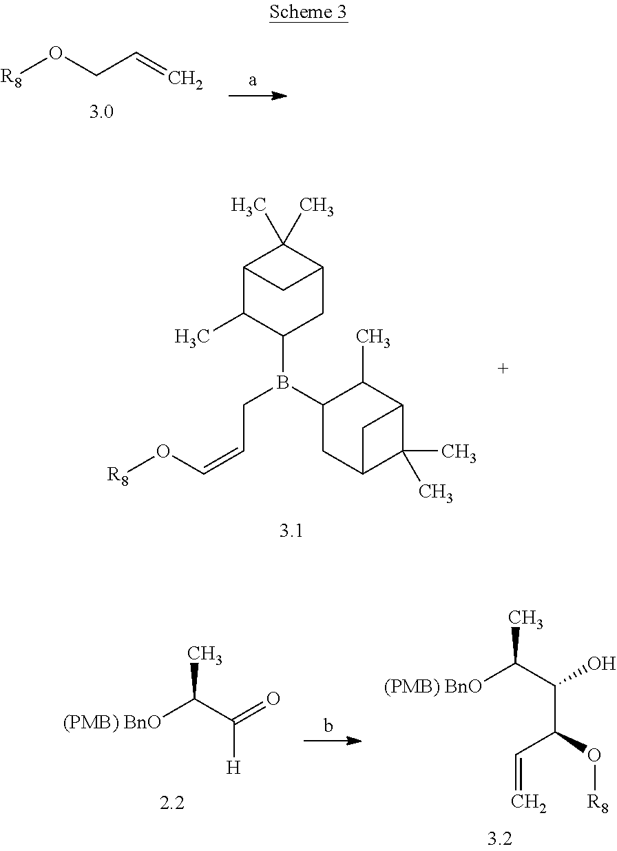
[R8]OCC=C.[R8]OC=CCB(C1CC2C(C)(C)C(C1C)C2)C1CC2C(C)(C)C(C1C)C2.CC(C(=O)[H])[(PMB) BnO].CC(C(O)C(O[R8])C=C)[(PMB) BnO]
